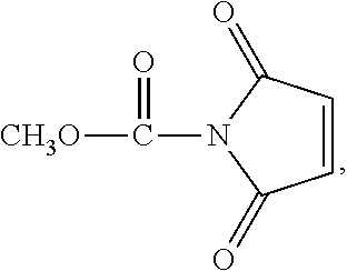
C1=CC(=O)N(C(=O)[CH3O])C1=O
